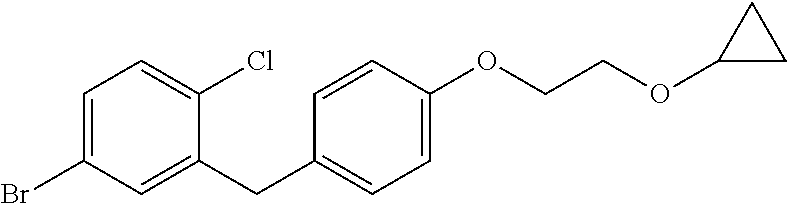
O(C1=CC=C(CC2=CC(Br)=CC=C2Cl)C=C1)CCOC1CC1
